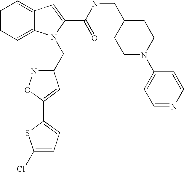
C1(Cl)=CC=C(C2=CC(CN3C4=CC=CC=C4C=C3C(NCC3CCN(C4=CC=NC=C4)CC3)=O)=NO2)S1
